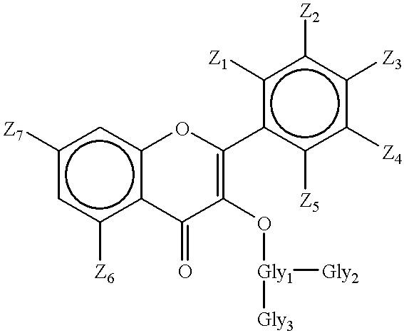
c1([Z7])cc([Z6])c2c(c1)OC(c1c([Z5])c([Z4])c([Z3])c([Z2])c1[Z1])=C(O[Gly1]([Gly3])[Gly2])C2=O
